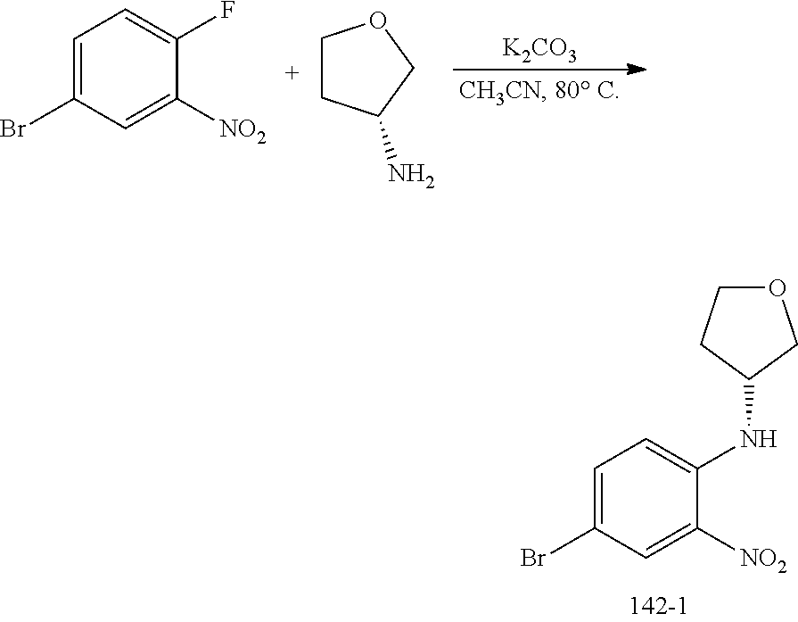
C1=C(Br)C=C([NO2])C(NC2COCC2)=C1.[K2CO3].C1=C(Br)C=C([NO2])C(F)=C1.C1CC(N)CO1
